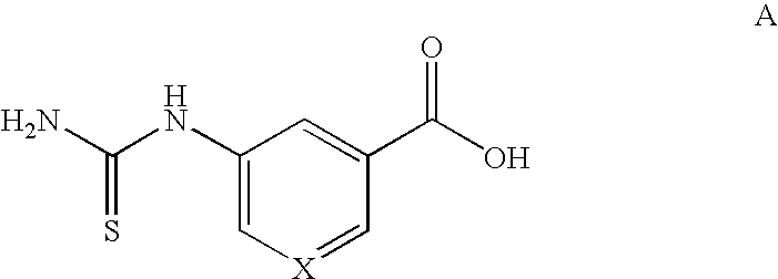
NC(NC1=C[X]=CC(C(O)=O)=C1)=S
